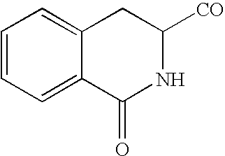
C1=CC=C2C(=C1)CC([CO])NC2=O
